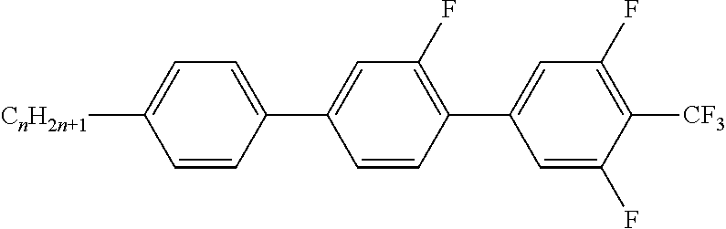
C1=CC(C2=CC(F)=C(C3=CC(F)=C([CF3])C(F)=C3)C=C2)=CC=C1[CnH2n+1]
